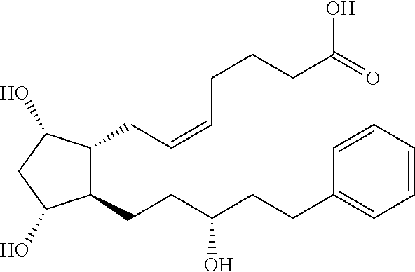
C1(CCC(O)CCC2=CC=CC=C2)C(CC=CCCCC(=O)O)C(O)CC1O
